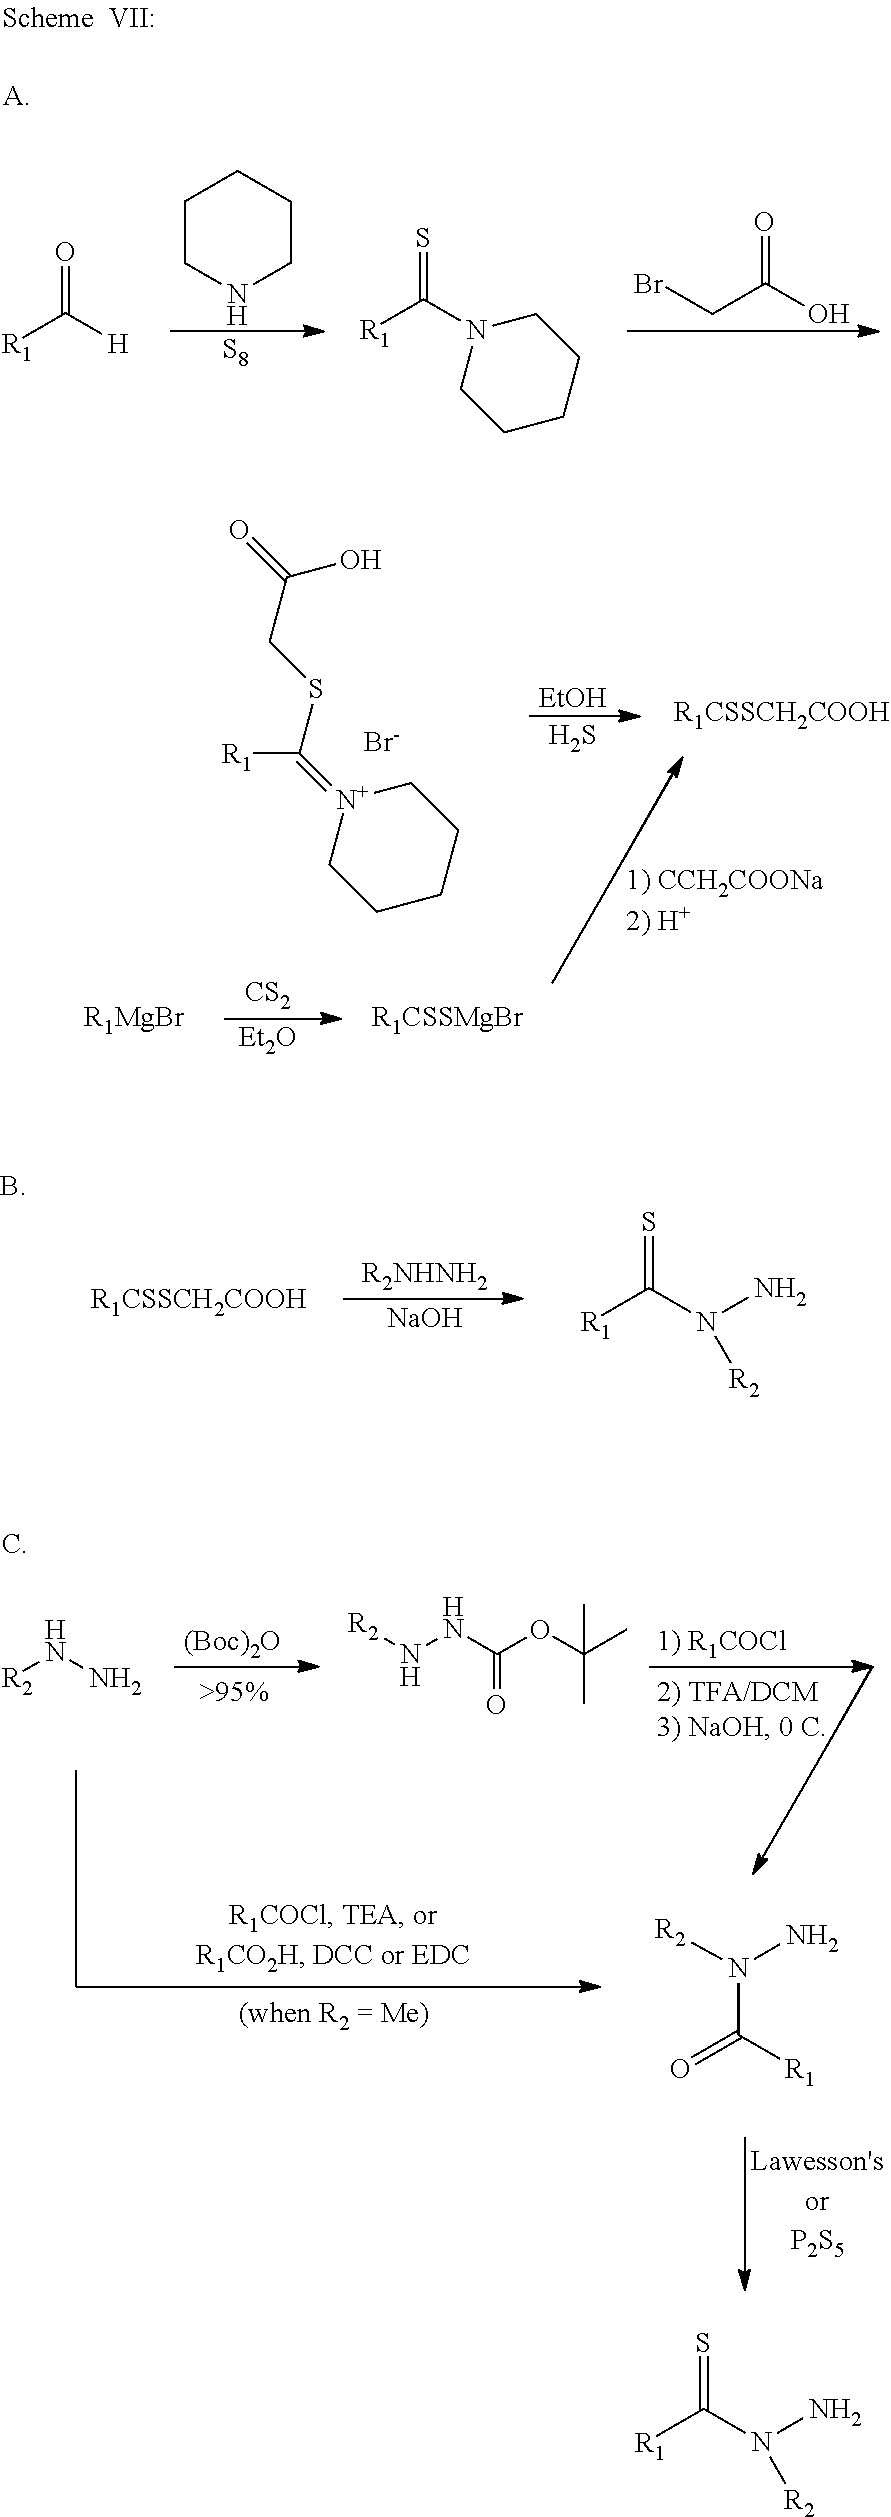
O=C([H])[R1].C1CNCCC1.[S8].S=C(N1CCCCC1)[R1].BrCC(O)=O.[N+]1(=C(SCC(=O)O)[R1])CCCCC1.[Br-].[EtOH].S.[R1CSSCH2COOH].[R1MgBr].[CS2].[Et2O].[R1CSSMgBr].[R1CSSCH2COOH].[R2NHNH2].[NaOH].[R1]C(N(N)[R2])=S.[R2]NN.[(Boc)2O].[R2]NNC(OC(C)(C)C)=O.[1) R1COCl].N(C([R1])=O)([R2])N.[R1]C(N(N)[R2])=S
